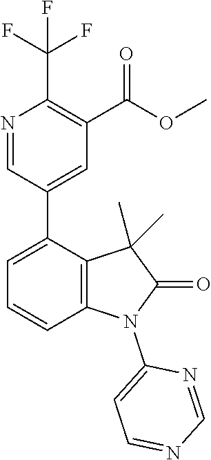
N1=CC(C2=CC=CC3=C2C(C)(C)C(=O)N3C2=CC=NC=N2)=CC(C(OC)=O)=C1C(F)(F)F
